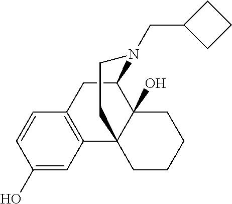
C1(O)=CC2=C(C=C1)CC1C3(O)C2(CCCC3)CCN1CC1CCC1
